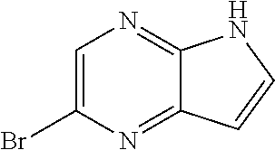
C1=C(Br)N=C2C(=N1)NC=C2
